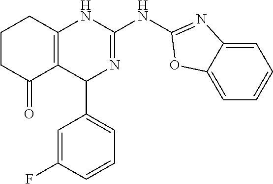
C1CC(=O)C2=C(C1)NC(NC1=NC3=CC=CC=C3O1)=NC2C1=CC=CC(F)=C1
